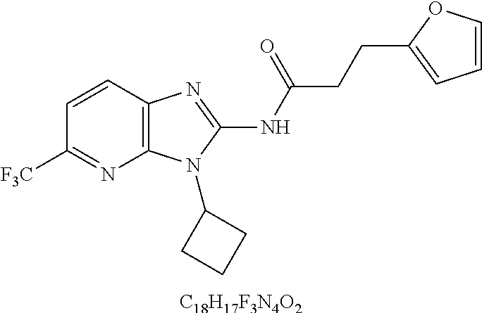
C1=CC2=C(N=C1[F3C])N(C1CCC1)C(NC(CCC1=CC=CO1)=O)=N2.[C18H17F3N4O2]
